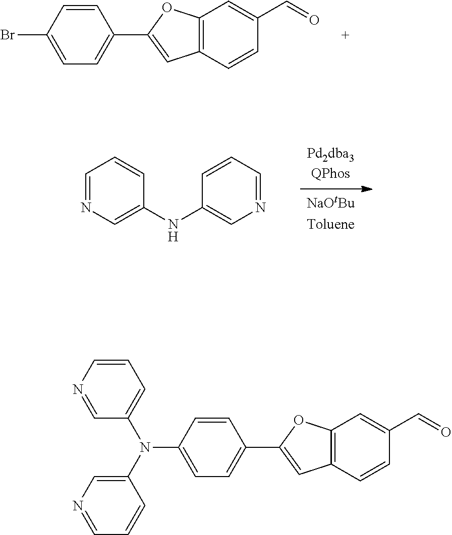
C1=CC(N(C2=CN=CC=C2)C2=CC=CN=C2)=CC=C1C1=CC2=C(O1)C=C(C=O)C=C2.C1=NC=C(NC2=CN=CC=C2)C=C1.[NaOtBuToluene].C1=CC(Br)=CC=C1C1=CC2=C(O1)C=C(C=O)C=C2
